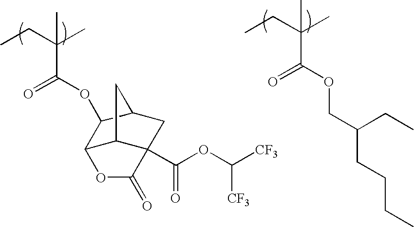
CCC(C)(C(OC1C2C3C(C(OC([CF3])[CF3])=O)(CC1C3)C(=O)O2)=O)C.CCC(C)(C(OCC(CCCC)CC)=O)C
